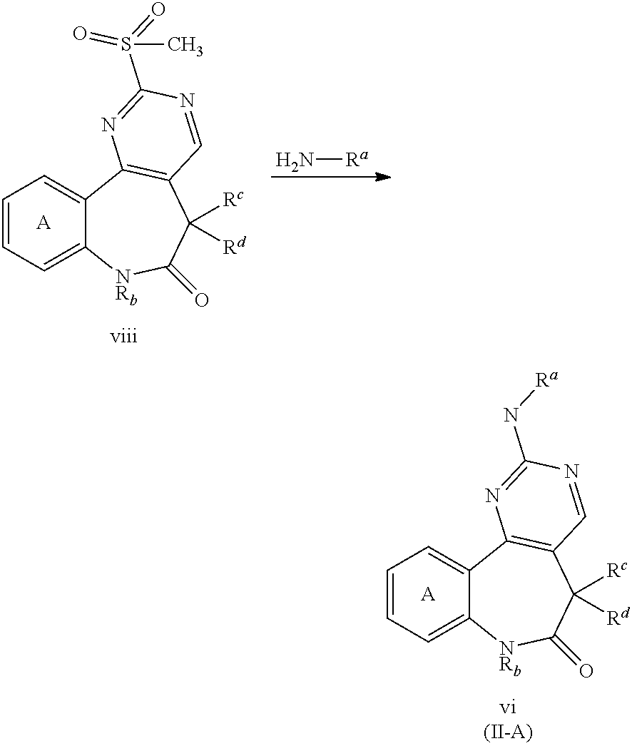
C1=CC=C2C(=C1)C1=C(C([Rc])([Rd])C(=O)[NRb]2)C=NC(N[Ra])=N1.[A].N[Ra].C1=CC=C2C(=C1)C1=C(C([Rc])([Rd])C(=O)[NRb]2)C=NC(S(=O)(=O)C)=N1.[A]
